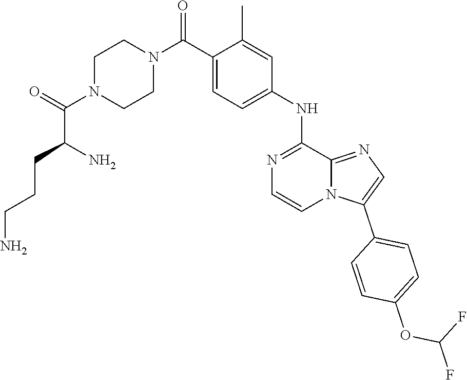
C(C(=O)N1CCN(C(C2=CC=C(NC3=NC=CN4C(C5=CC=C(OC(F)F)C=C5)=CN=C43)C=C2C)=O)CC1)(N)CCCN
